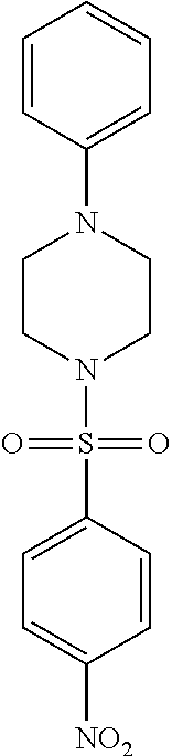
C1=CC(N2CCN(S(=O)(=O)C3=CC=C([NO2])C=C3)CC2)=CC=C1
